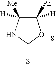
C1([Ph])([H])C([Me])([H])NC(=S)O1
